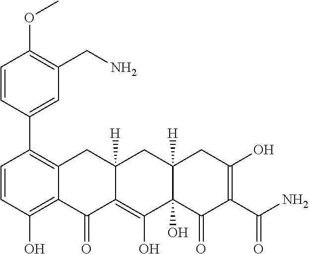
C1=CC(O)=C2C(=C1C1=CC(CN)=C(OC)C=C1)CC1([H])C(=C(O)C3(O)C([H])(C1)CC(O)=C(C(N)=O)C3=O)C2=O
